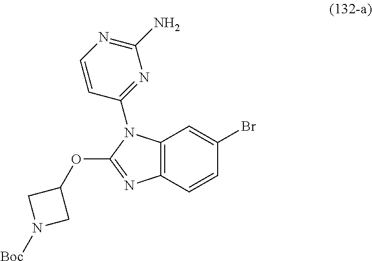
C12=C(C=CC(Br)=C1)N=C(OC1CN([Boc])C1)N2C1=NC(N)=NC=C1
